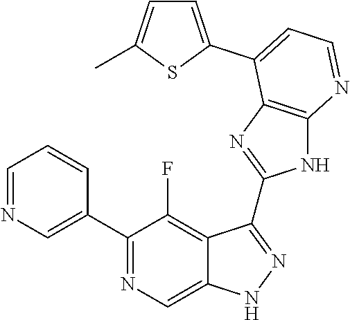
C1=NC=C(C2=NC=C3C(=C2F)C(C2=NC4=C(N2)N=CC=C4C2=CC=C(C)S2)=NN3)C=C1
